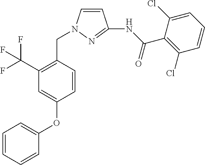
C1=CN(CC2=C(C(F)(F)F)C=C(OC3=CC=CC=C3)C=C2)N=C1NC(C1=C(Cl)C=CC=C1Cl)=O
